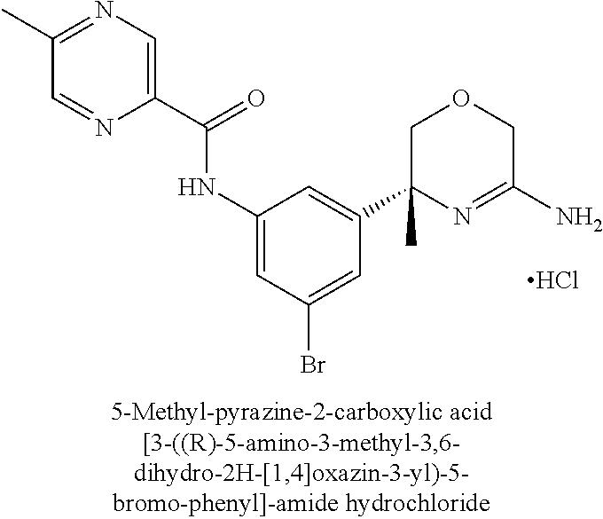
C1(C(=O)NC2=CC(Br)=CC(C3(C)N=C(N)COC3)=C2)=CN=C(C)C=N1.Cl
